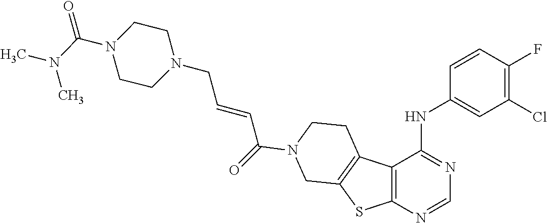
N1(CC=CC(=O)N2CCC3=C(SC4=C3C(NC3=CC(Cl)=C(F)C=C3)=NC=N4)C2)CCN(C(=O)N(C)C)CC1
